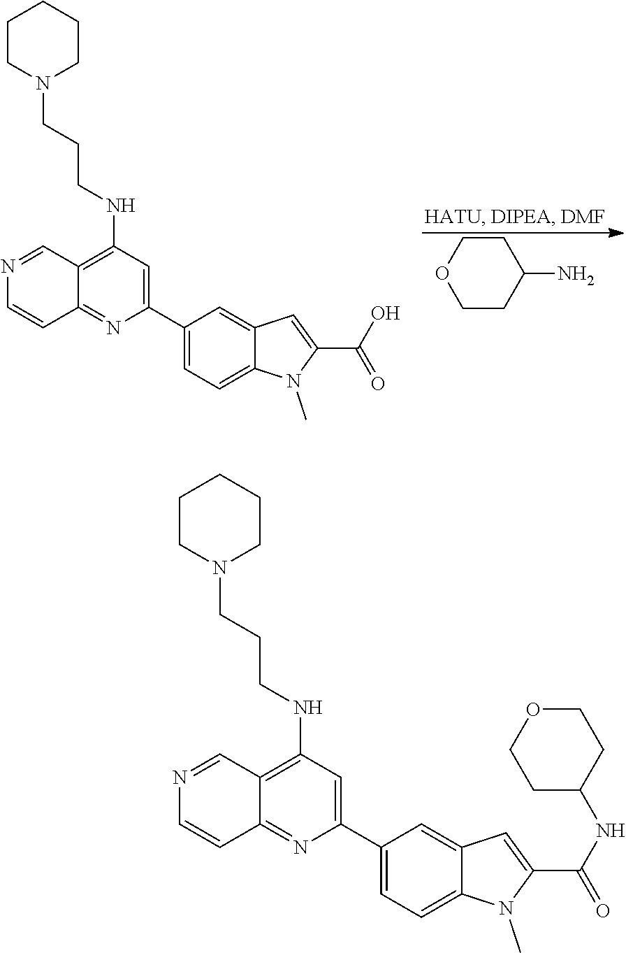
C1CC(N)CCO1.C1CN(CCCNC2=C3C(=NC(C4=CC=C5C(=C4)C=C(C(O)=O)N5C)=C2)C=CN=C3)CCC1.C1CN(CCCNC2=C3C(=NC(C4=CC=C5C(=C4)C=C(C(NC4CCOCC4)=O)N5C)=C2)C=CN=C3)CCC1
